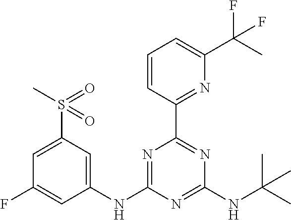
C1(NC2=CC(S(=O)(C)=O)=CC(F)=C2)=NC(C2=NC(C(C)(F)F)=CC=C2)=NC(NC(C)(C)C)=N1
